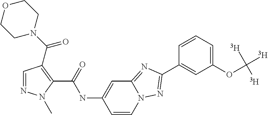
C1=NN(C)C(C(=O)NC2=CC3=NC(C4=CC(OC([T])([T])[T])=CC=C4)=NN3C=C2)=C1C(N1CCOCC1)=O
